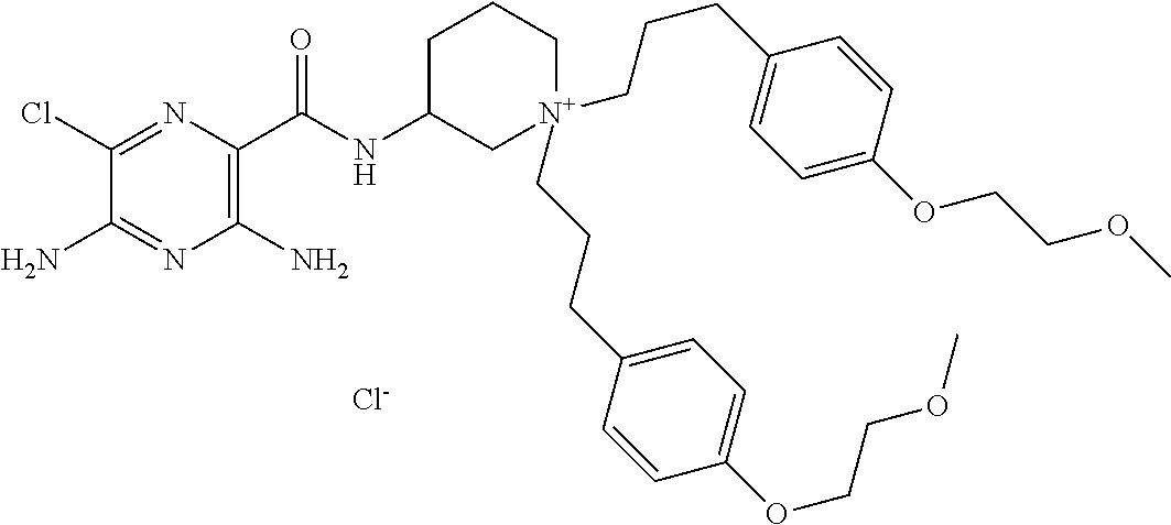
C1(Cl)=NC(C(NC2C[N+](CCCC3=CC=C(OCCOC)C=C3)(CCCC3=CC=C(OCCOC)C=C3)CCC2)=O)=C(N)N=C1N.[Cl-]
